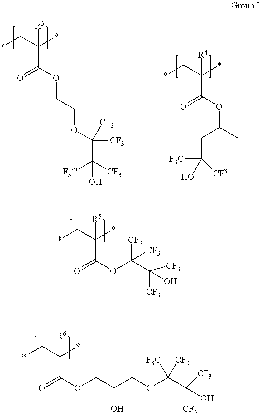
*CC(C(=O)OCCOC([CF3])([CF3])C([CF3])([F3C])O)(*)[R3].*CC(C(=O)OC(C)CC([F3C])(O)[CF3])(*)[R4].*CC(C(=O)OC([CF3])(C([CF3])([CF3])O)[CF3])(*)[R5].*CC(C(=O)OCC(O)COC(C([CF3])([CF3])[OH])([F3C])[CF3])(*)[R6]
